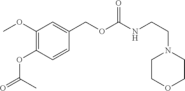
C1(OC)=C(OC(=O)C)C=CC(COC(NCCN2CCOCC2)=O)=C1
